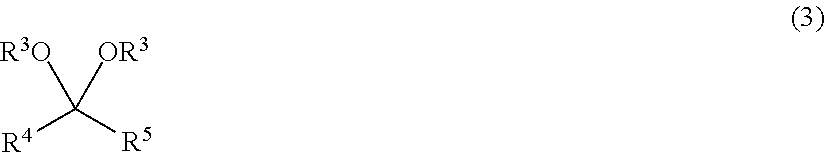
[R4]C([R5])([OR3])[R3O]
